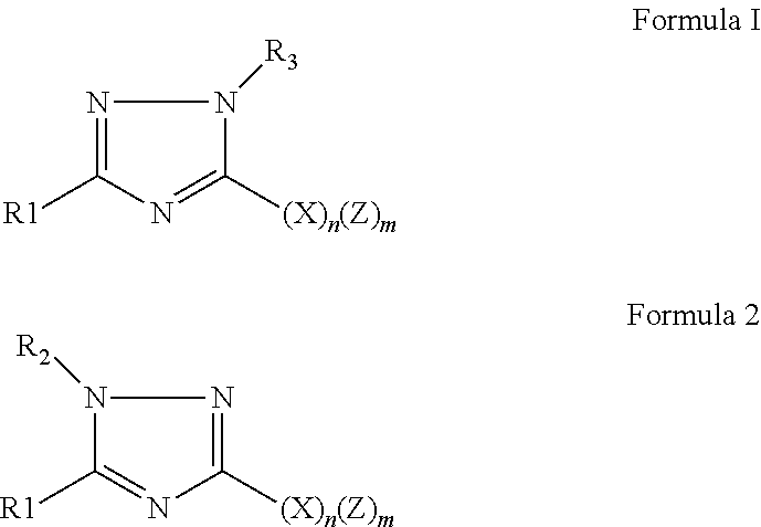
N1=C([R1])N=C([(X)n(Z)m])N1[R3].N1([R2])C([R1])=NC([(X)n(Z)m])=N1
